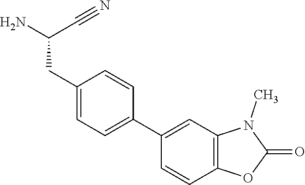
C1(CC(N)C#N)=CC=C(C2=CC3=C(C=C2)OC(=O)N3C)C=C1
